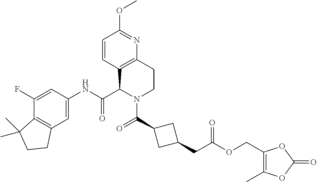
C1(F)=CC(NC(C2N(C(=O)C3CC(CC(OCC4=C(C)OC(=O)O4)=O)C3)CCC3=C2C=CC(OC)=N3)=O)=CC2=C1C(C)(C)CC2
